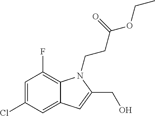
C1=C(Cl)C=C2C(=C1F)N(CCC(=O)OCC)C(CO)=C2
